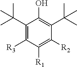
C1(C(C)(C)C)=C([R3])C([R1])=C([R2])C(C(C)(C)C)=C1O
